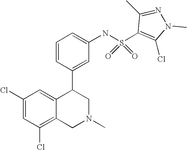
C1(Cl)=C2C(=CC(Cl)=C1)C(C1=CC(NS(=O)(=O)C3=C(Cl)N(C)N=C3C)=CC=C1)CN(C)C2
